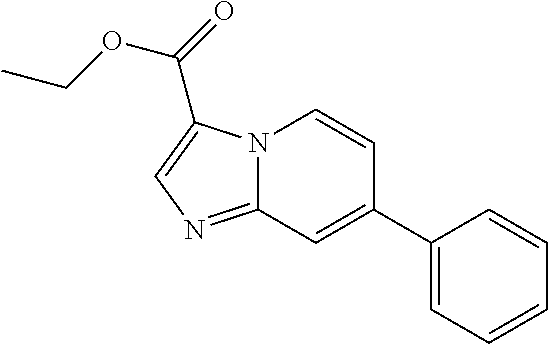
C12=NC=C(C(=O)OCC)N1C=CC(C1=CC=CC=C1)=C2
